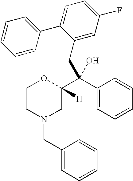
C1CN(CC2=CC=CC=C2)CC([H])(C(C2=CC=CC=C2)(CC2=CC(F)=CC=C2C2=CC=CC=C2)O)O1
